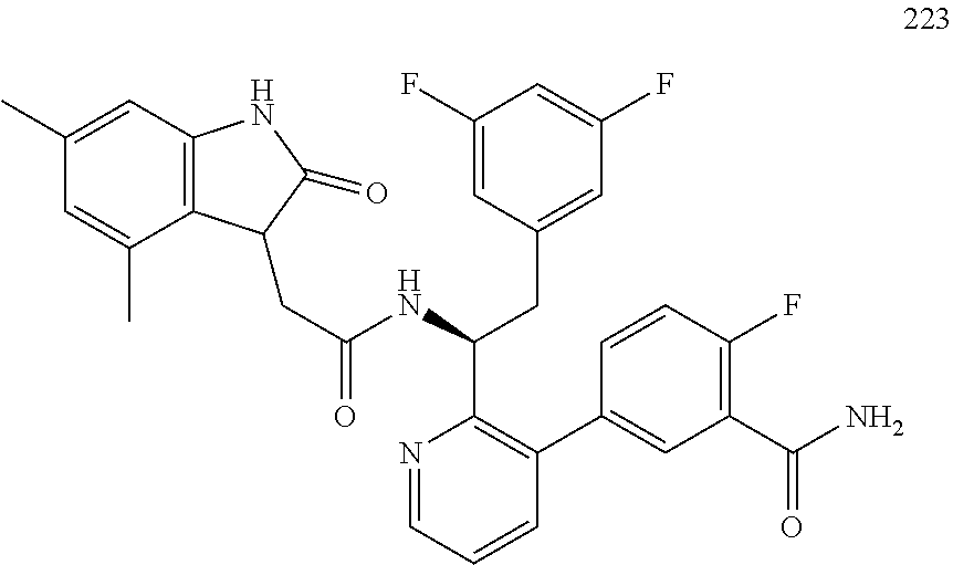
C1(F)=CC(CC(C2=C(C3=CC(C(=O)N)=C(F)C=C3)C=CC=N2)NC(CC2C3=C(NC2=O)C=C(C)C=C3C)=O)=CC(F)=C1
